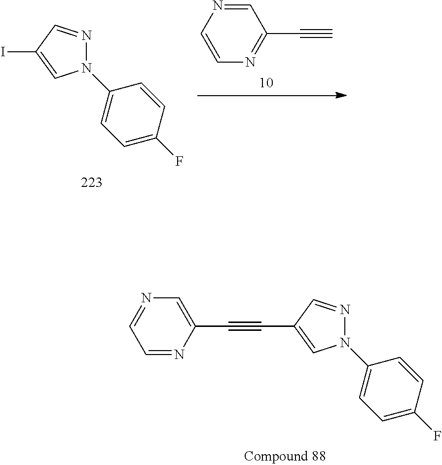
C1(N2N=CC(I)=C2)=CC=C(F)C=C1.C1=NC=CN=C1C#C.C1=C(C#CC2=CN(C3=CC=C(F)C=C3)N=C2)N=CC=N1
